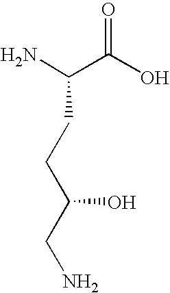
C(N)(C(O)=O)CCC(CN)O
